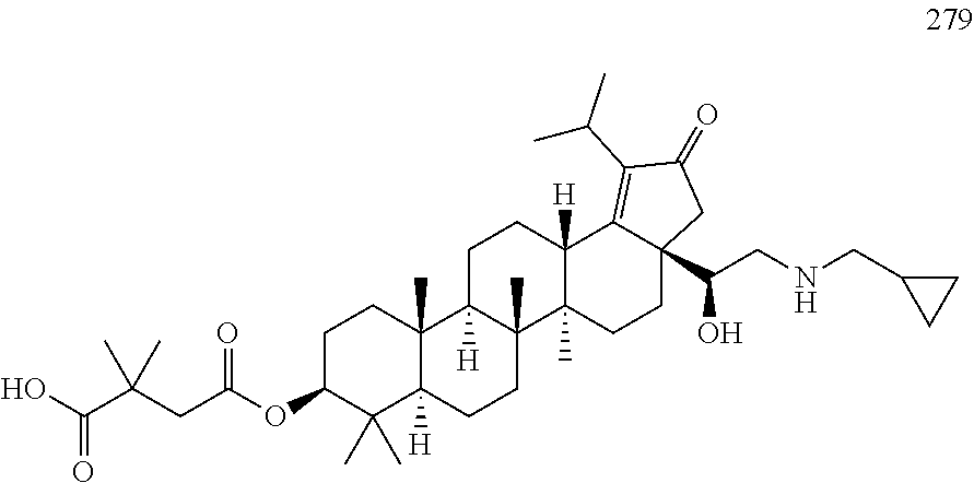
C1C(OC(CC(C(O)=O)(C)C)=O)C(C)(C)C2([H])C(C)(C1)C1([H])C(C)(CC2)C2(C)C([H])(CC1)C1=C(C(C)C)C(=O)CC1(C(CNCC1CC1)O)CC2
